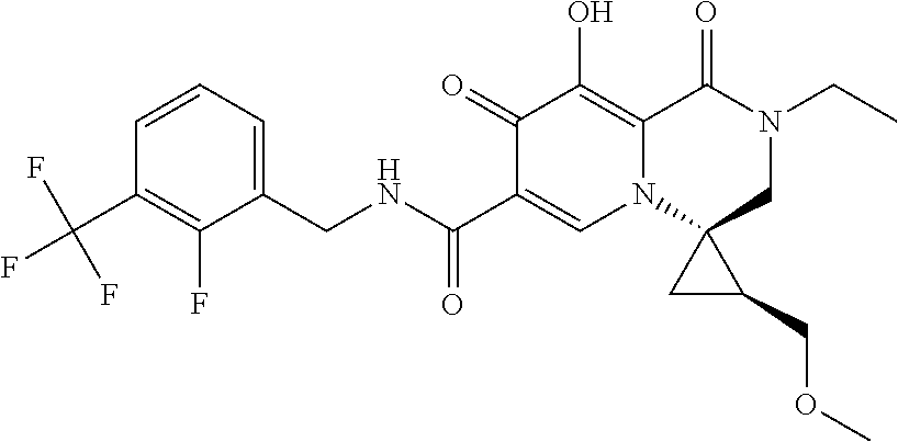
C1(F)=C(C(F)(F)F)C=CC=C1CNC(C1=CN2C3(CN(CC)C(=O)C2=C(O)C1=O)CC3COC)=O
